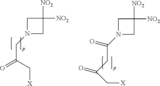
N1(CC(=O)C[X])CC([NO2])([NO2])C1.N1(C(CC(=O)C[X])=O)CC([NO2])([NO2])C1
